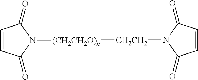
N1([CH2CH2][(CH2CH2O)n]N2C(=O)C=CC2=O)C(=O)C=CC1=O
